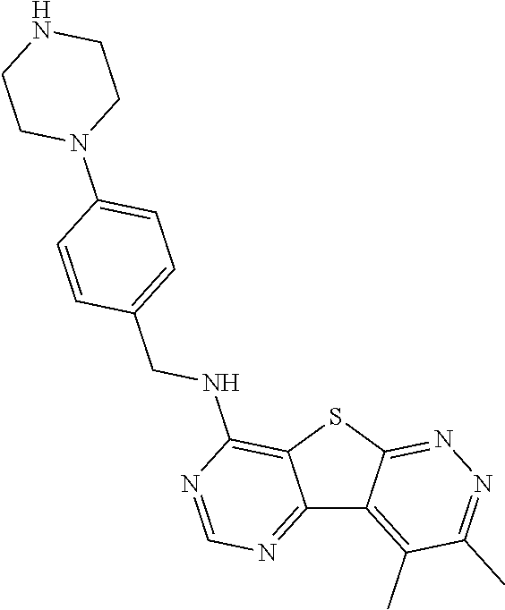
C12=NC=NC(NCC3=CC=C(N4CCNCC4)C=C3)=C1SC1=NN=C(C)C(C)=C21
